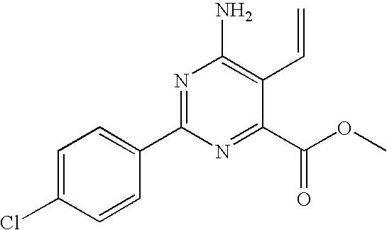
C1=C(Cl)C=CC(C2=NC(N)=C(C=C)C(C(OC)=O)=N2)=C1
